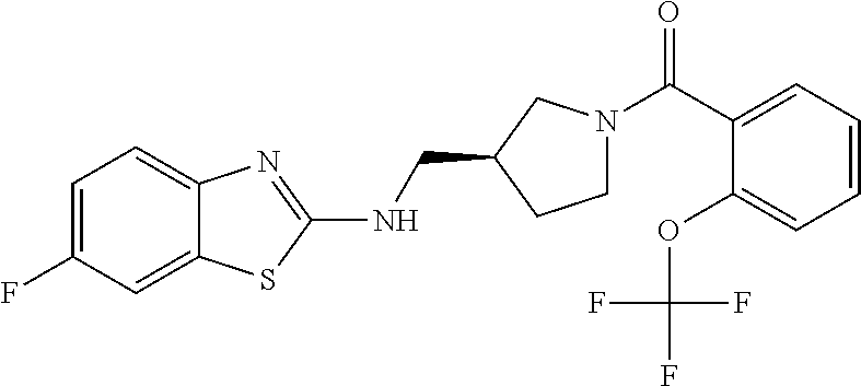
C1=C(F)C=C2C(=C1)N=C(NCC1CCN(C(C3=CC=CC=C3OC(F)(F)F)=O)C1)S2
